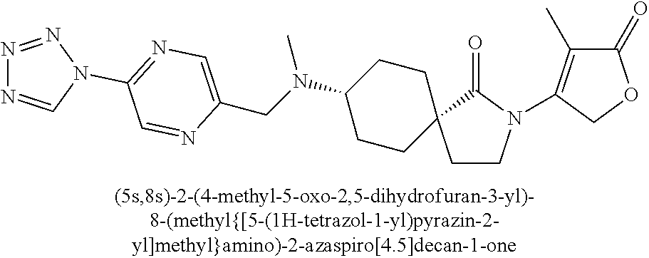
C(N(C1CCC2(CC1)CCN(C1=C(C)C(=O)OC1)C2=O)C)C1=CN=C(N2C=NN=N2)C=N1
